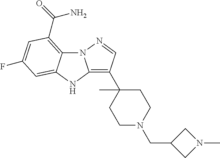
N12C3=C(C(=O)N)C=C(F)C=C3NC1=C(C1(C)CCN(CC3CN(C)C3)CC1)C=N2
